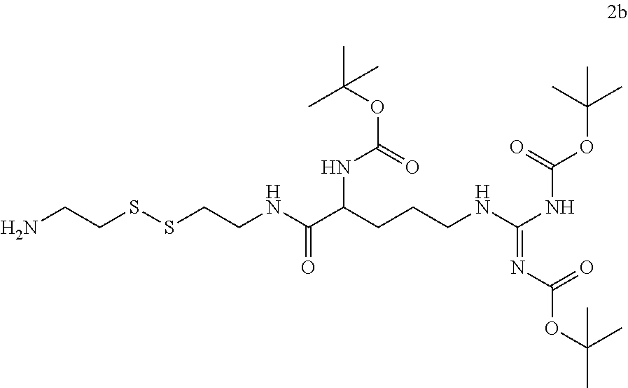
CC(OC(=O)NC(C(NCCSSCCN)=O)CCCNC(NC(=O)OC(C)(C)C)=NC(=O)OC(C)(C)C)(C)C
